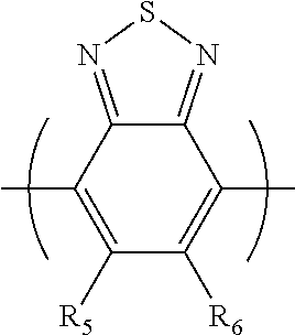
C12=NSN=C1C(C)=C([R5])C([R6])=C2C
